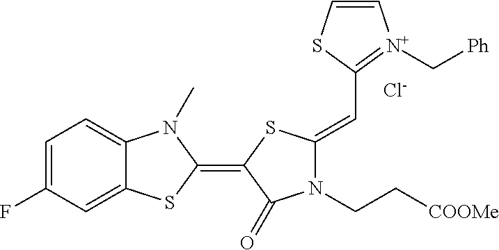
[Cl-].C1=C(F)C=C2C(=C1)N(C)C(=C1SC(=CC3=[N+](C[Ph])C=CS3)N(CC[COOMe])C1=O)S2
